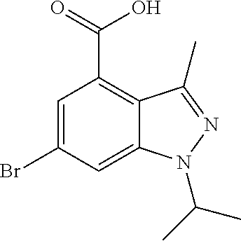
C1=C(Br)C=C2C(=C1C(=O)O)C(C)=NN2C(C)C
